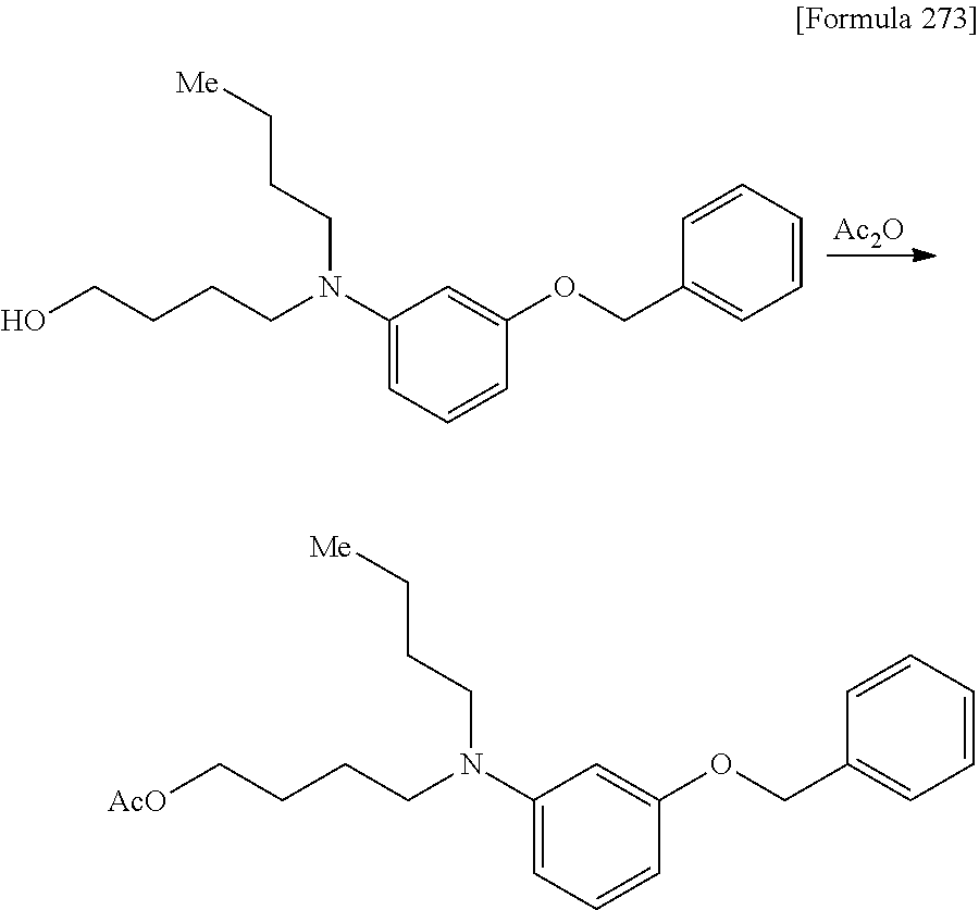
[Ac2O].OCCCCN(CCC[Me])C1=CC=CC(OCC2=CC=CC=C2)=C1.[AcO]CCCCN(CCC[Me])C1=CC=CC(OCC2=CC=CC=C2)=C1
